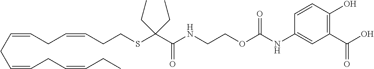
C1(C(O)=O)=C(O)C=CC(NC(OCCNC(C(CC)(SCCC=CCC=CCC=CCC=CCC)CC)=O)=O)=C1
